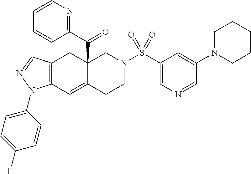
C12=C(C=C3C(C(C4=NC=CC=C4)=O)(C1)CN(S(C1=CN=CC(N4CCCCC4)=C1)(=O)=O)CC3)N(C1=CC=C(F)C=C1)N=C2
